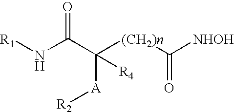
N(C(C([A][R2])([(CH2)n]C([NHOH])=O)[R4])=O)[R1]
